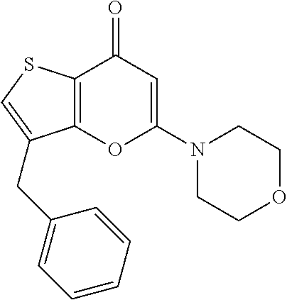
C12=C(SC=C1CC1=CC=CC=C1)C(=O)C=C(N1CCOCC1)O2
